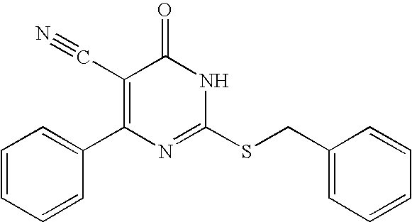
C1=CC(C2=C(C#N)C(=O)NC(SCC3=CC=CC=C3)=N2)=CC=C1
